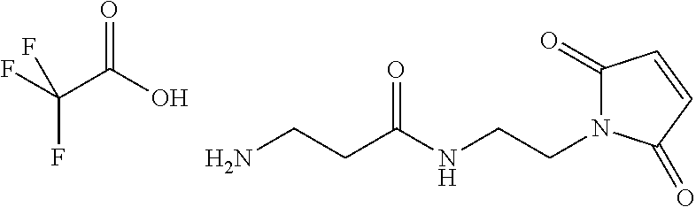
C1(=O)N(CCNC(=O)CCN)C(=O)C=C1.O=C(O)C(F)(F)F
